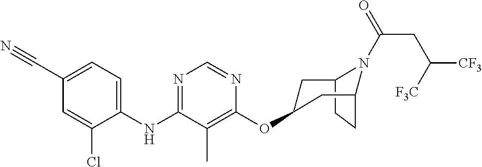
C12CCC(CC(OC3=C(C)C(NC4=CC=C(C#N)C=C4Cl)=NC=N3)C1)N2C(CC([CF3])[F3C])=O
